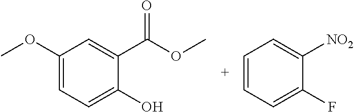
C1=C(OC)C=C(C(=O)OC)C(O)=C1.C1=CC=C([NO2])C(F)=C1
